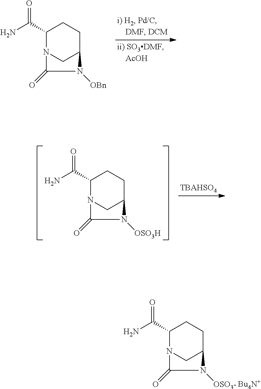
C1(C(N)=O)N2CC(CC1)N([OBn])C2=O.C1(C(N)=O)N2CC(CC1)N([OSO3-])C2=O.[Bu4N+].C1(C(N)=O)N2CC(CC1)N([OSO3H])C2=O
